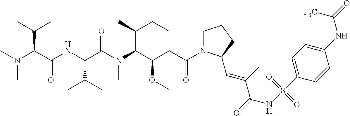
N(C)(C)C(C(=O)NC(C(N(C(C(CC(N1CCCC1C=C(C(NS(C1=CC=C(NC([F3C])=O)C=C1)(=O)=O)=O)C)=O)OC)C(CC)C)C)=O)C(C)C)C(C)C
